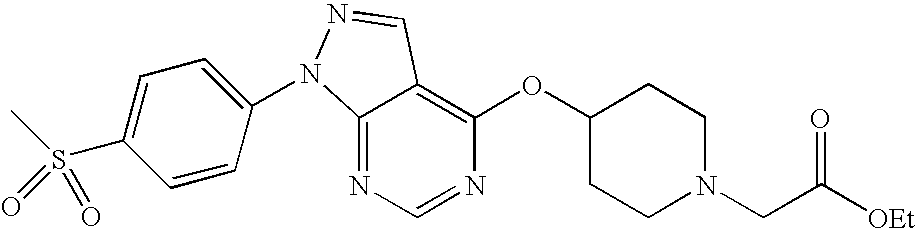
C12=NC=NC(OC3CCN(CC([OEt])=O)CC3)=C1C=NN2C1=CC=C(S(C)(=O)=O)C=C1
